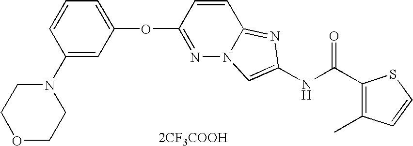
C1=CC=C(OC2=NN3C(=NC(NC(=O)C4=C(C)C=CS4)=C3)C=C2)C=C1N1CCOCC1.[2CF3COOH]
